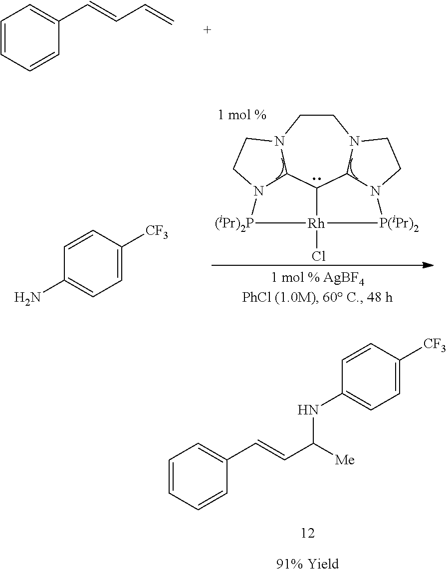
C1=CC=CC(C=CC=C)=C1.C1CN2C3C4C5N1CCN5[P(iPr)2][Rh]4(Cl)[(iPr)2P]N3CC2.C1=C([CF3])C=CC(N)=C1.C1=CC=CC(C=CC([Me])NC2=CC=C([CF3])C=C2)=C1
